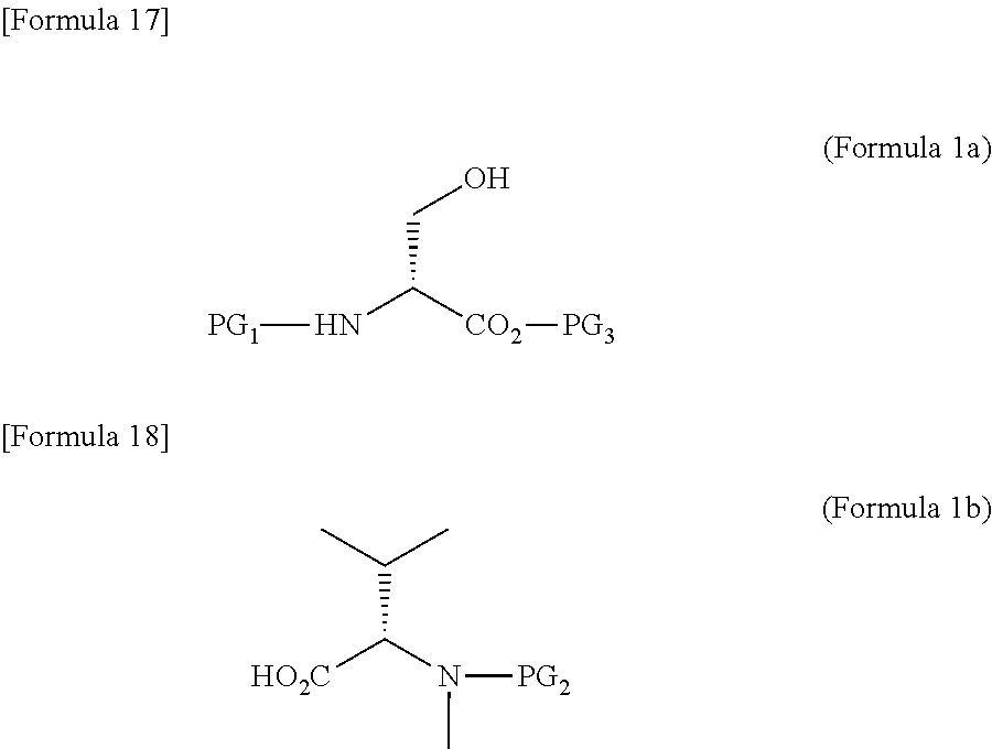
C(C([CO2][PG3])N[PG1])O.C(C(N([PG2])C)[HO2C])(C)C
